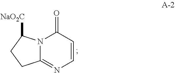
N12C(=NC=CC1=O)CCC2[NaO2C]
